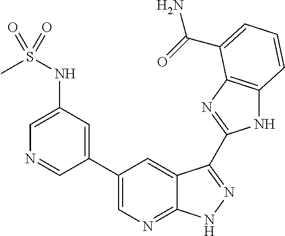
C1(C2=CN=C3C(=C2)C(C2=NC4=C(N2)C=CC=C4C(=O)N)=NN3)=CC(NS(C)(=O)=O)=CN=C1
